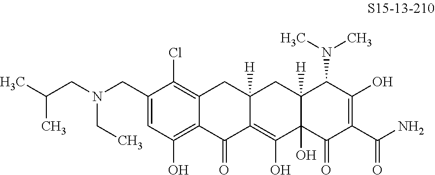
C1(CN(CC(C)C)CC)=CC(O)=C2C(=C1Cl)CC1([H])C(=C(O)C3(O)C([H])(C1)C(N(C)C)C(O)=C(C(N)=O)C3=O)C2=O
